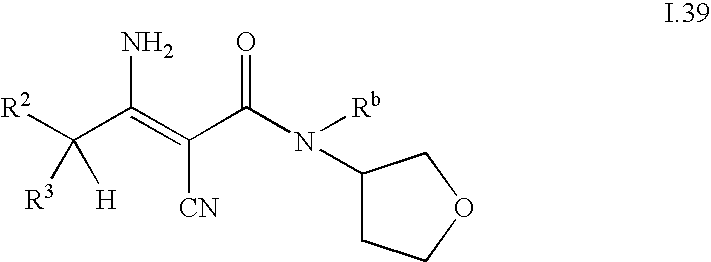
[R2]C(C(=C(C(N([Rb])C1CCOC1)=O)[CN])N)([H])[R3]
